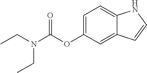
C1=C(OC(N(CC)CC)=O)C=C2C(=C1)NC=C2
